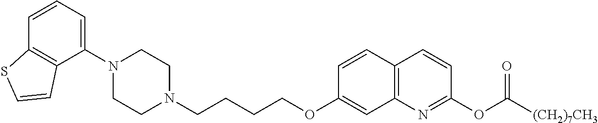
C1(N2CCN(CCCCOC3=CC4=C(C=C3)C=CC(OC(=O)[(CH2)7CH3])=N4)CC2)=CC=CC2=C1C=CS2
